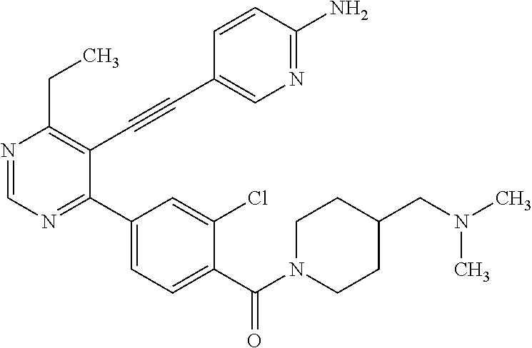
N1=CN=C(C2=CC=C(C(N3CCC(CN(C)C)CC3)=O)C(Cl)=C2)C(C#CC2=CN=C(N)C=C2)=C1CC
